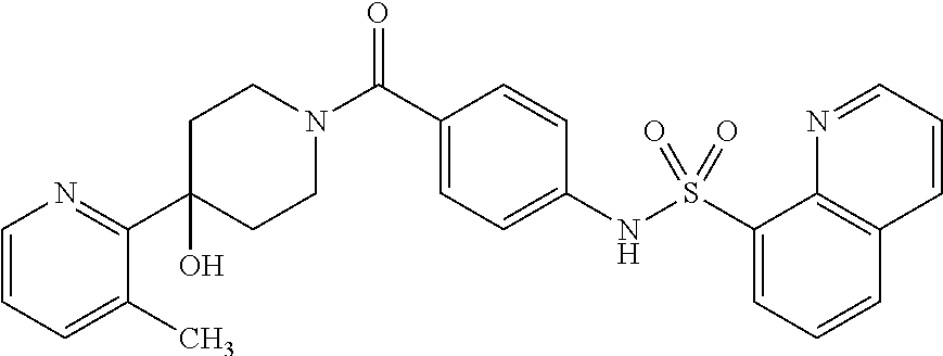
C1(O)(C2=NC=CC=C2C)CCN(C(C2=CC=C(NS(C3=CC=CC4=C3N=CC=C4)(=O)=O)C=C2)=O)CC1
